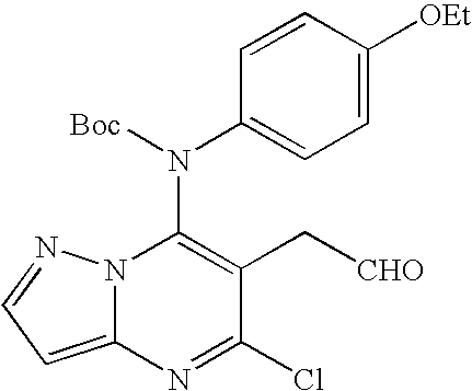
C12=CC=NN1C(N(C1=CC=C([OEt])C=C1)[Boc])=C(C[CHO])C(Cl)=N2
